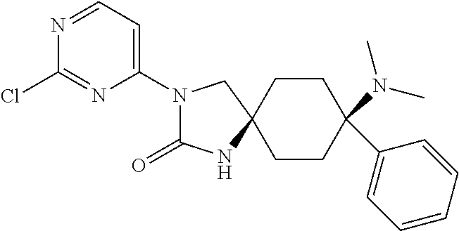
C1CC(N(C)C)(C2=CC=CC=C2)CCC12CN(C1=CC=NC(Cl)=N1)C(=O)N2
